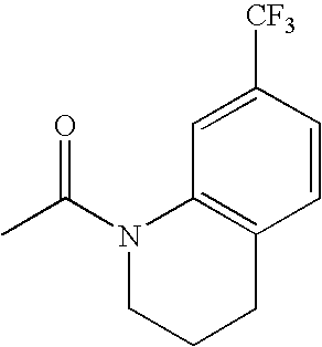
C1([CF3])=CC2=C(C=C1)CCCN2C(C)=O
